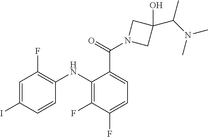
C1=C(I)C=CC(NC2=C(F)C(F)=CC=C2C(N2CC(O)(C(C)N(C)C)C2)=O)=C1F
